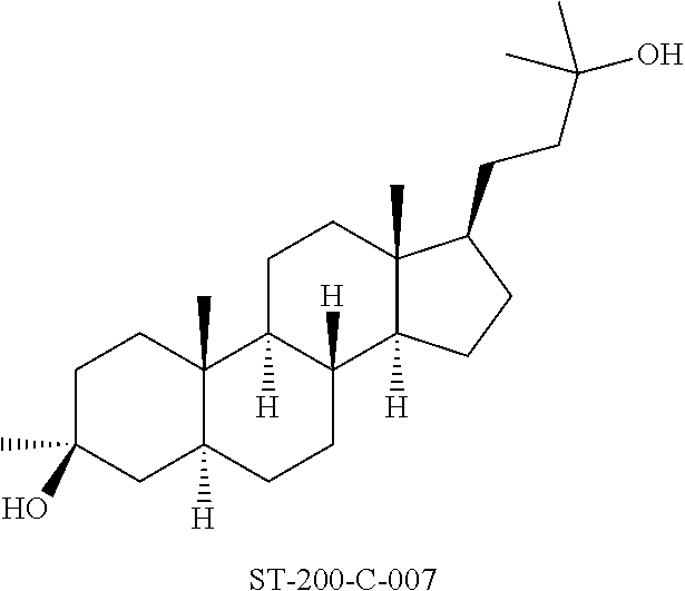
C1C(O)(C)CC2([H])C(C)(C1)C1([H])C([H])(CC2)C2([H])C(C)(CC1)C(CCC(O)(C)C)CC2.[ST-200-C-007]
